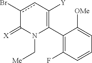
C1(C2=C([Y])cc(Br)C(=[X])N2C[Me])=C(F)C=CC=C1[OMe]
